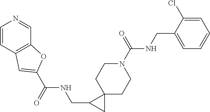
C1=CC2=C(C=N1)OC(C(NCC1CC13CCN(C(NCC1=CC=CC=C1Cl)=O)CC3)=O)=C2
